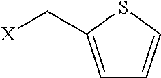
C1=C(C[X])SC=C1
